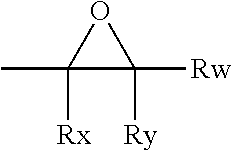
CC1([Rx])C([Rw])([Ry])O1
